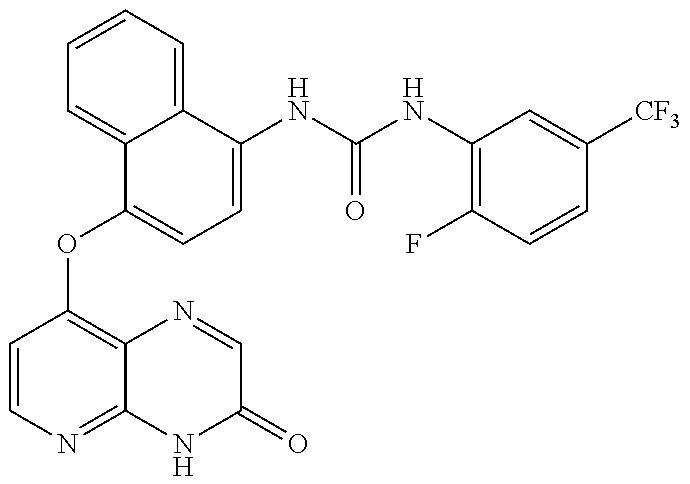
C1=CN=C2C(=C1OC1=CC=C(NC(=O)NC3=C(F)C=CC([CF3])=C3)C3=CC=CC=C13)N=CC(=O)N2
